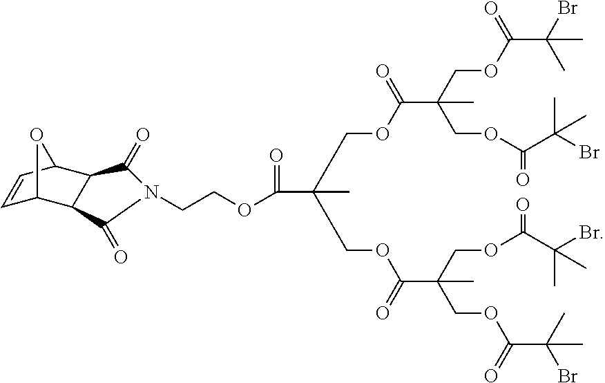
C(COC(=O)C(C)(COC(C(COC(C(Br)(C)C)=O)(C)COC(C(Br)(C)C)=O)=O)COC(C(COC(C(Br)(C)C)=O)(C)COC(C(Br)(C)C)=O)=O)N1C(=O)C2C3C=CC(C2C1=O)O3
